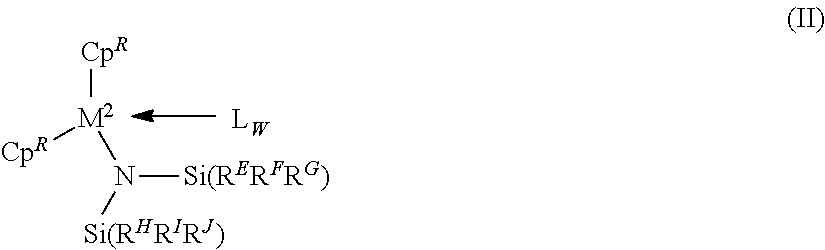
[M2](N([Si(RHRIRJ)])[Si(RERFRG)])([CpR])[CpR].[LW]
